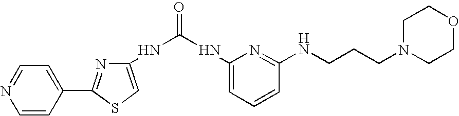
C1=NC=CC(C2=NC(NC(NC3=CC=CC(NCCCN4CCOCC4)=N3)=O)=CS2)=C1
